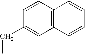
C12=C(C=CC(CC)=C1)C=CC=C2
